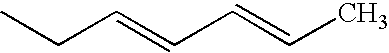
CCC=CC=CC
